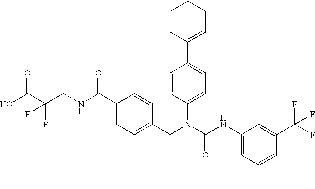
OC(C(CNC(C1=CC=C(CN(C(NC2=CC(F)=CC(C(F)(F)F)=C2)=O)C2=CC=C(C3=CCCCC3)C=C2)C=C1)=O)(F)F)=O
